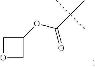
C1(OC(C(C)(C)C)=O)COC1
